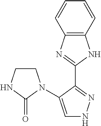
C12=C(C=CC=C1)NC(C1=NNC=C1N1CCNC1=O)=N2
